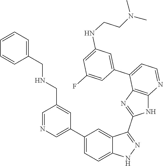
C1=NC=C(C2=CC=C3C(=C2)C(C2=NC4=C(N2)N=CC=C4C2=CC(NCCN(C)C)=CC(F)=C2)=NN3)C=C1CNCC1=CC=CC=C1
